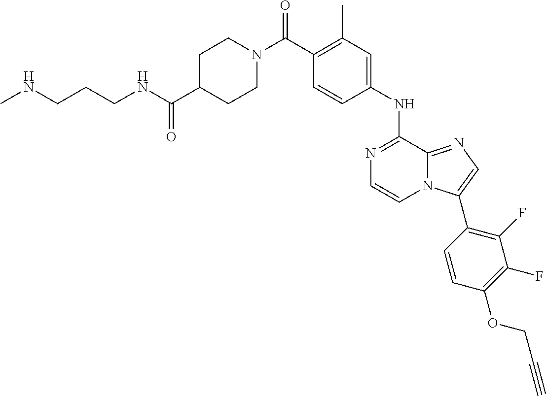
N1=C(NC2=CC(C)=C(C(N3CCC(C(NCCCNC)=O)CC3)=O)C=C2)C2=NC=C(C3=C(F)C(F)=C(OCC#C)C=C3)N2C=C1
